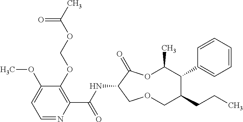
C1(OCOC(C)=O)=C(C(NC2C(=O)OC(C)C(C3=CC=CC=C3)C(CCC)COC2)=O)N=CC=C1OC
